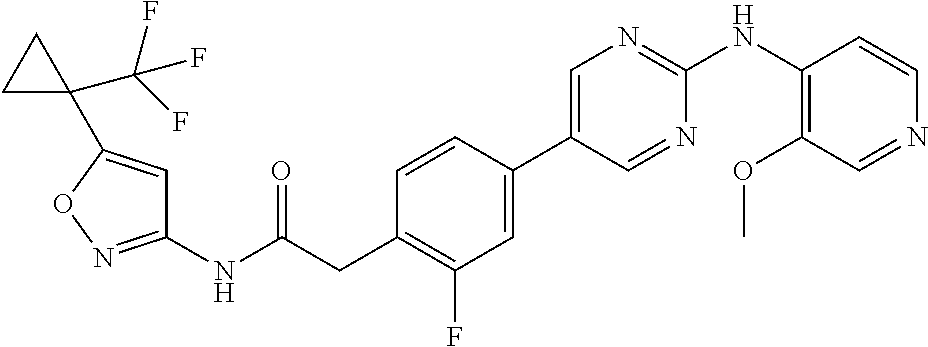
C1(NC(=O)CC2=C(F)C=C(C3=CN=C(NC4=C(OC)C=NC=C4)N=C3)C=C2)=NOC(C2(C(F)(F)F)CC2)=C1
